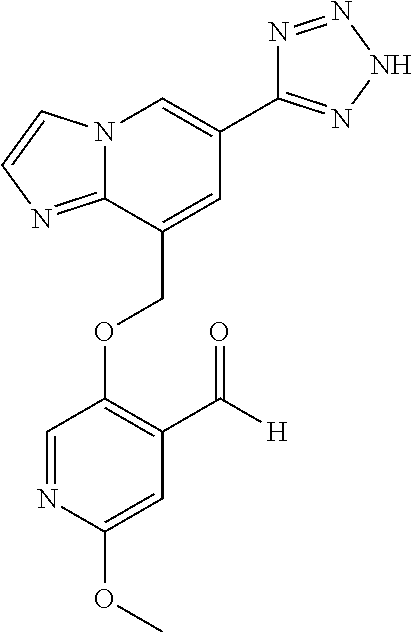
C(OC1=C(C([H])=O)C=C(OC)N=C1)C1=CC(C2=NNN=N2)=CN2C1=NC=C2
